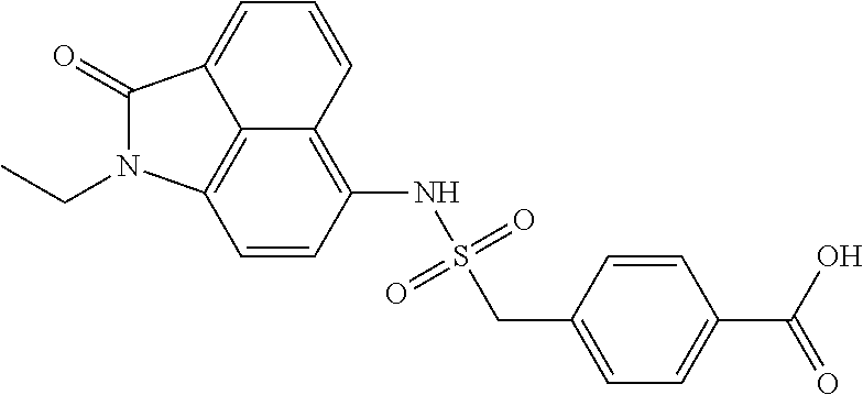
C1=CC(NS(=O)(=O)CC2=CC=C(C(O)=O)C=C2)=C2C=CC=C3C(=O)N(CC)C1=C23
